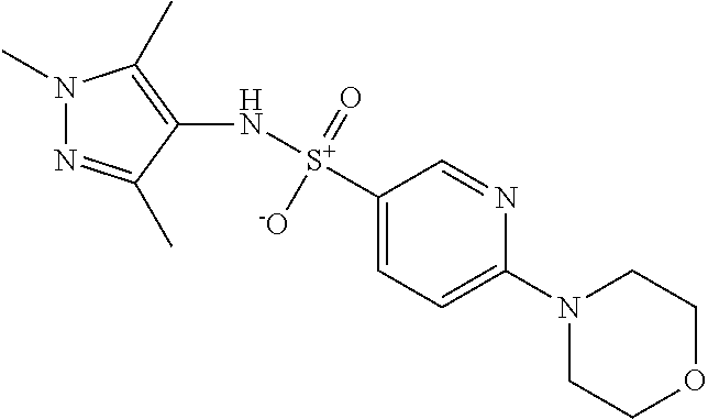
N1(C)N=C(C)C(N[S+](C2=CC=C(N3CCOCC3)N=C2)(=O)[-O])=C1C
